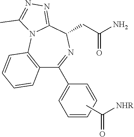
CC(=O)[NHR].NC(CC1N=C(C2=CC=CC=C2)C2=C(N3C1=NN=C3C)C=CC=C2)=O
